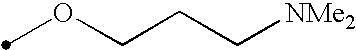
C(C[NMe2])COC
